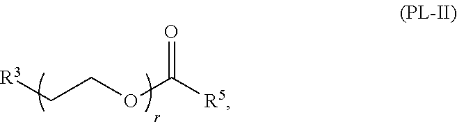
C(OCC[R3])([R5])=O
